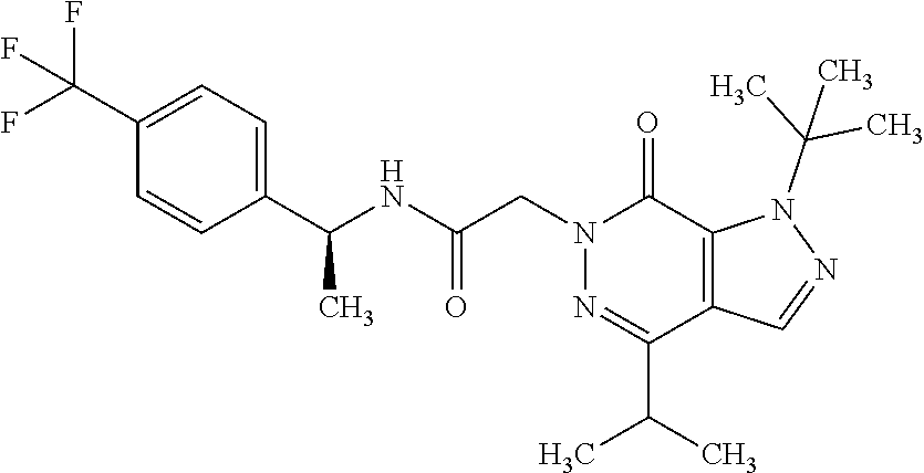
N1=C(C(C)C)C2=C(C(=O)N1CC(NC(C1=CC=C(C(F)(F)F)C=C1)C)=O)N(C(C)(C)C)N=C2
